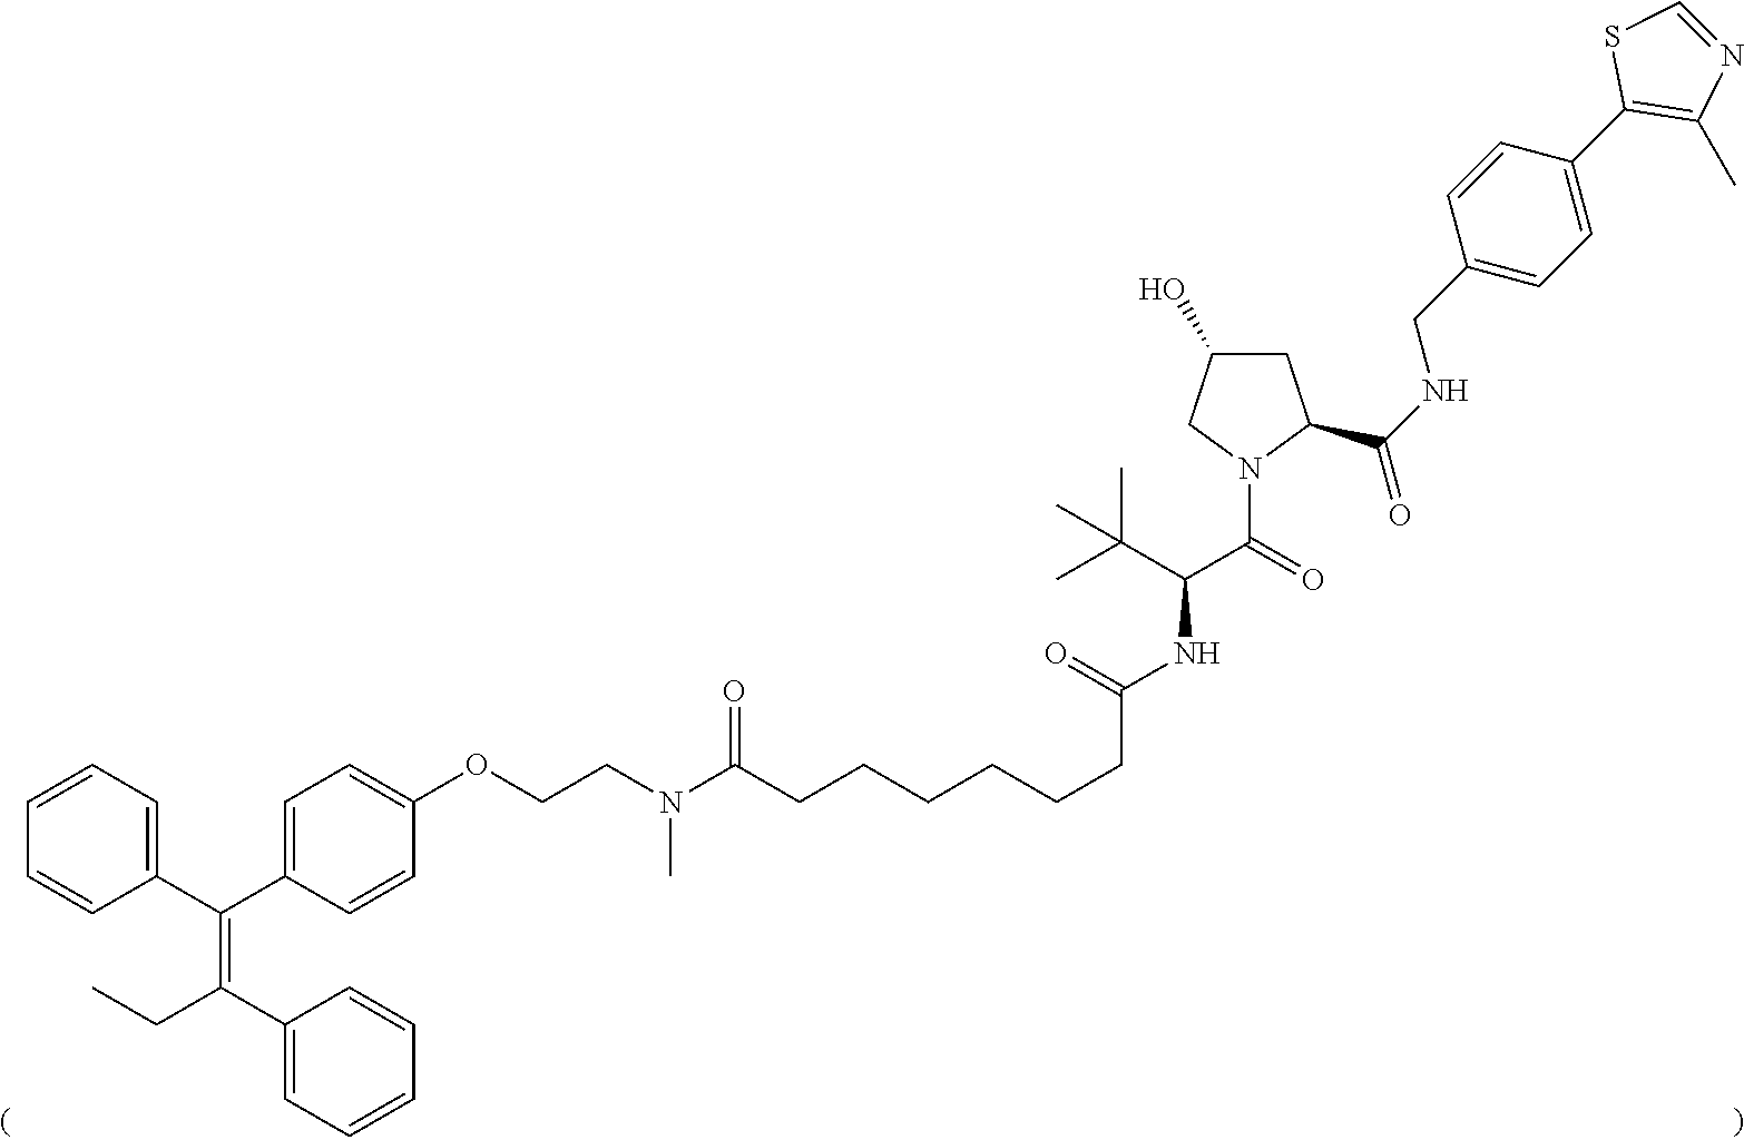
C1(C(CC)=C(C2=CC=CC=C2)C2=CC=C(OCCN(C(CCCCCCC(NC(C(=O)N3C(C(NCC4=CC=C(C5=C(C)N=CS5)C=C4)=O)CC(O)C3)C(C)(C)C)=O)=O)C)C=C2)=CC=CC=C1
